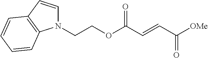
N1(CCOC(C=CC([OMe])=O)=O)C=CC2=C1C=CC=C2
